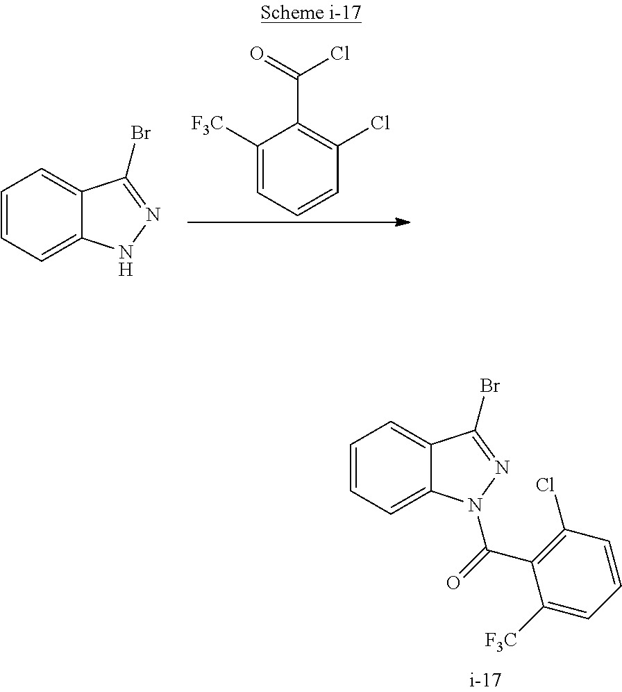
C1([F3C])=CC=CC(Cl)=C1C(=O)Cl.C1=CC=C2C(=C1)C(Br)=NN2.C1=CC=C2C(=C1)C(Br)=NN2C(=O)C1=C(Cl)C=CC=C1[F3C]
